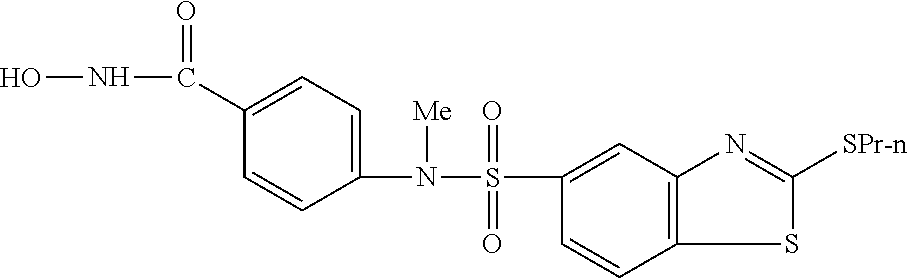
C1(N(S(C2=CC3=C(C=C2)SC([SPr-n])=N3)(=O)=O)[Me])=CC=C(C(NO)=O)C=C1
